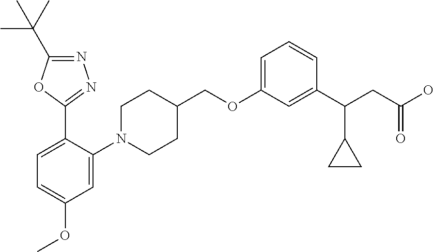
C1(OCC2CCN(C3=CC(OC)=CC=C3C3=NN=C(C(C)(C)C)O3)CC2)=CC=CC(C(CC(O)=O)C2CC2)=C1
